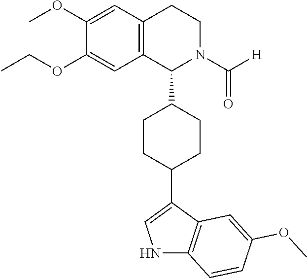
C12=C(C(C3CCC(C4=CNC5=C4C=C(OC)C=C5)CC3)N(C([H])=O)CC1)C=C(OCC)C(OC)=C2
